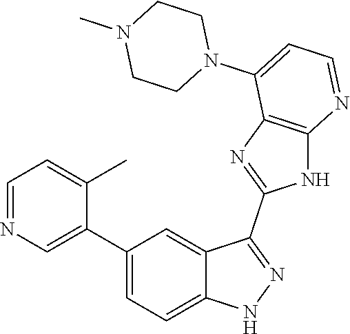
C1=NC=C(C2=CC=C3C(=C2)C(C2=NC4=C(N2)N=CC=C4N2CCN(C)CC2)=NN3)C(C)=C1
